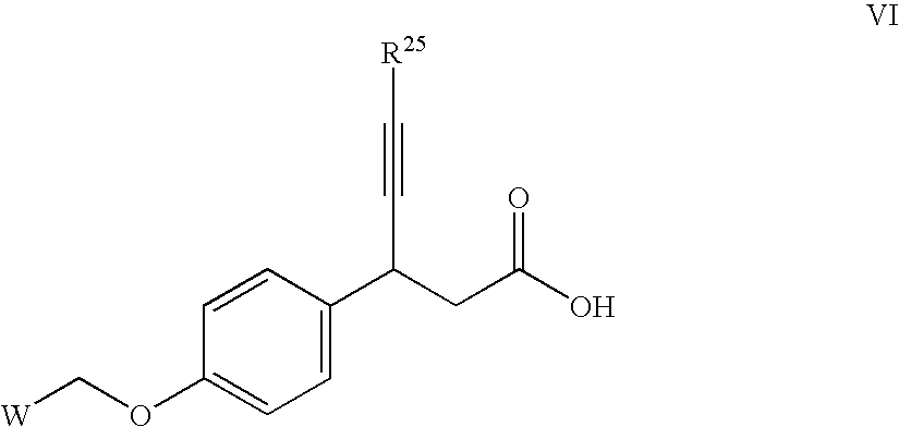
C1=CC(C(CC(O)=O)C#C[R25])=CC=C1OC[W]
